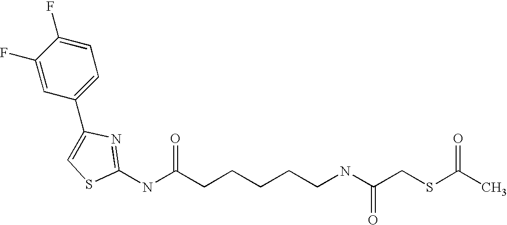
C1(F)=CC(C2=CSC(NC(CCCCCNC(CSC(C)=O)=O)=O)=N2)=CC=C1F
